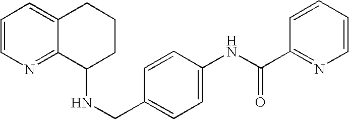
N(CC1=CC=C(NC(C2=NC=CC=C2)=O)C=C1)C1CCCC2=CC=CN=C12
